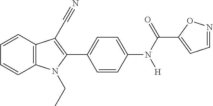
C1=CC2=C(C=C1)N(CC)C(C1=CC=C(N(C(=O)C3=CC=NO3)[H])C=C1)=C2C#N
